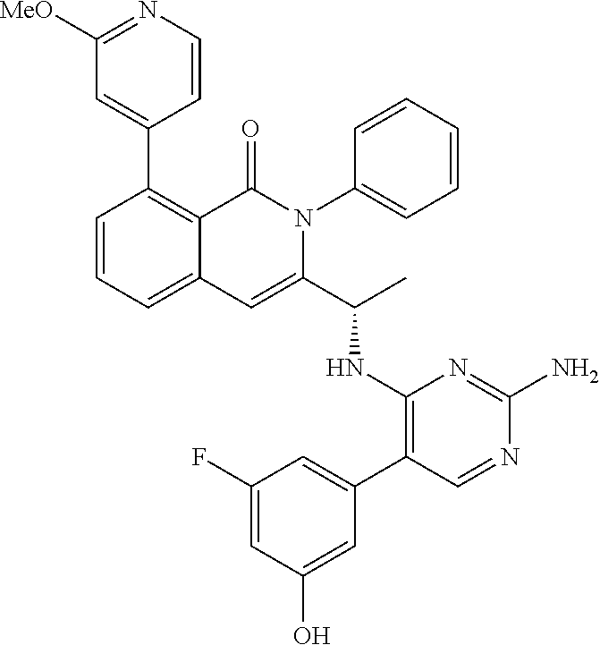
C1=CC=C2C(=C1C1=CC([MeO])=NC=C1)C(=O)N(C1=CC=CC=C1)C(C(C)NC1=C(C3=CC(F)=CC(O)=C3)C=NC(N)=N1)=C2
